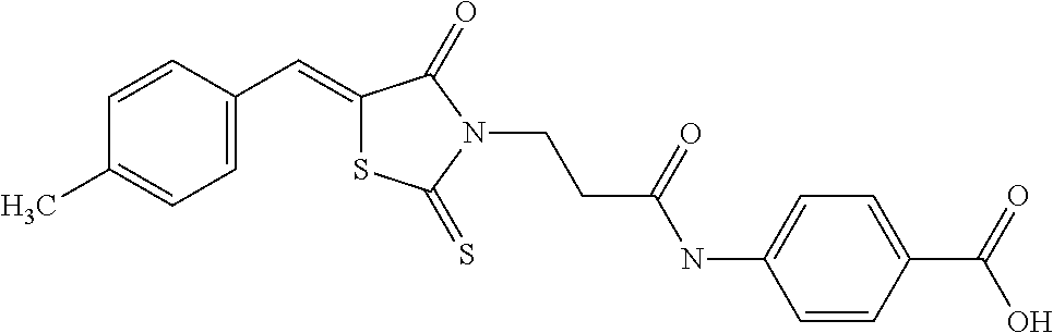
C1=C(C=C2SC(=S)N(CCC(NC3=CC=C(C(=O)O)C=C3)=O)C2=O)C=CC(C)=C1
